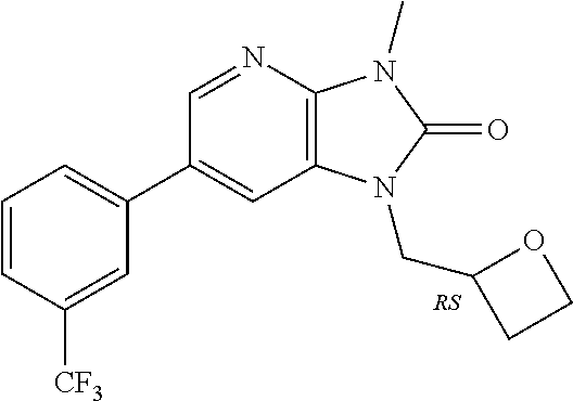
C1(C2=CC=CC([CF3])=C2)=CC2=C(N=C1)N(C)C(=O)N2CC1CCO1
